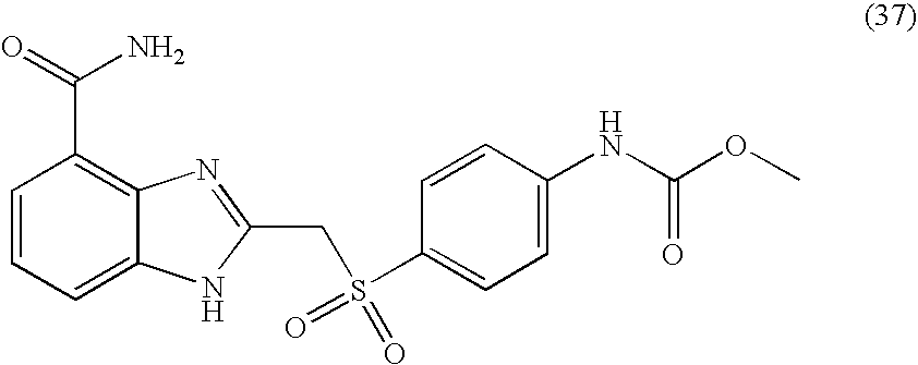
C1=CC=C2C(=C1C(=O)N)N=C(CS(=O)(=O)C1=CC=C(NC(OC)=O)C=C1)[N H]2
